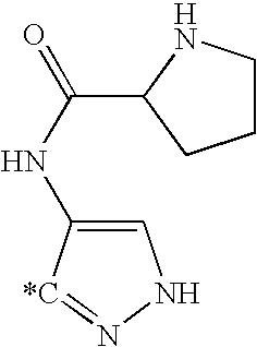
C1=C(NC(=O)C2NCCC2)[*C]=NN1
